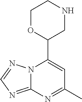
N12C(=NC=N1)N=C(C)C=C2C1CNCCO1
